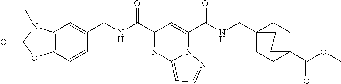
C(C1=NC2=CC=NN2C(C(=O)NCC23CCC(C(=O)OC)(CC2)CC3)=C1)(=O)NCC1=CC2=C(C=C1)OC(=O)N2C
